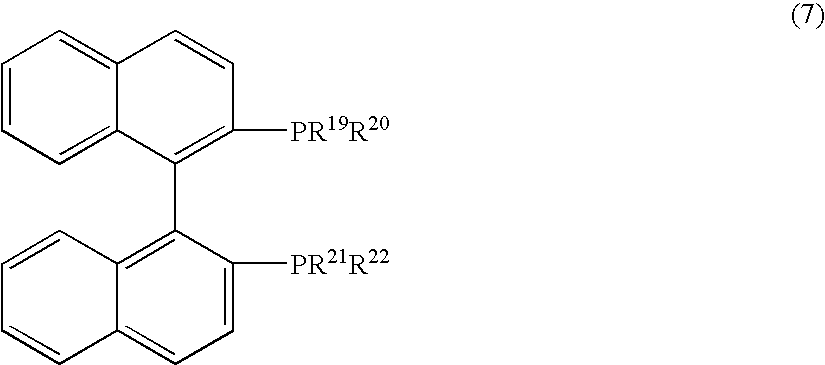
C1=CC=C2C(=C1)C=CC([PR19R20])=C2C1=C2C=CC=CC2=CC=C1[PR21R22]
